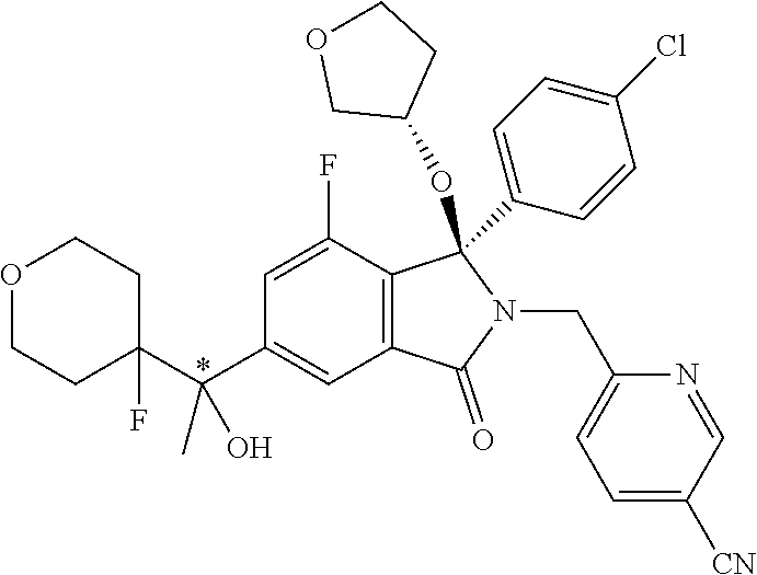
O1CCC(F)(C(C2=CC3=C(C(F)=C2)C(C2=CC=C(Cl)C=C2)(OC2CCOC2)N(CC2=CC=C([CN])C=N2)C3=O)(C)O)CC1
